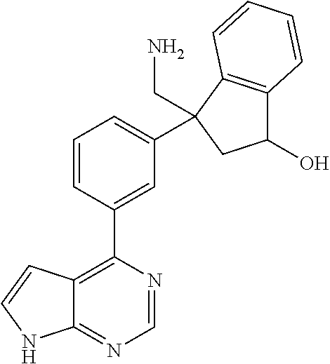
C1=NC(C2=CC(C3(CN)C4=C(C(O)C3)C=CC=C4)=CC=C2)=C2C(=N1)NC=C2
